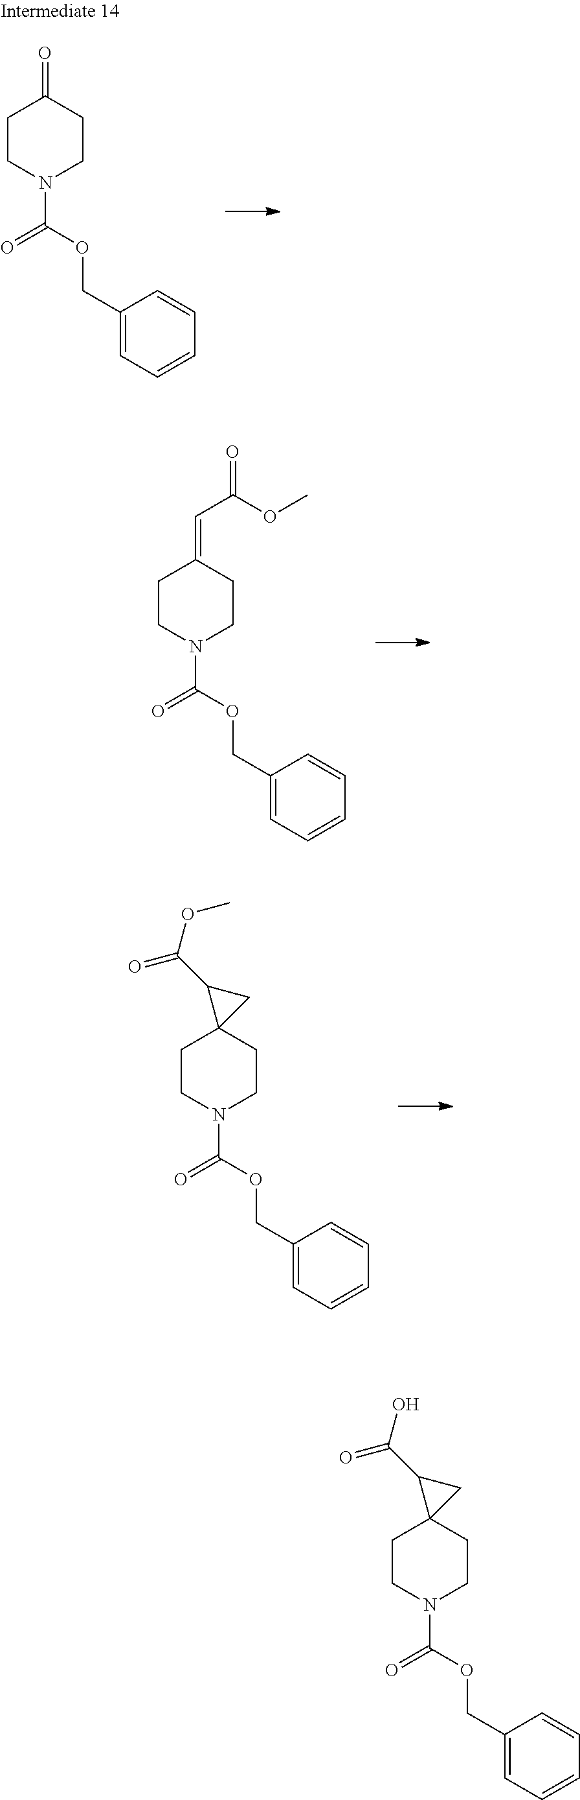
C1CN(C(=O)OCC2=CC=CC=C2)CCC1=CC(=O)OC.C1CN(C(=O)OCC2=CC=CC=C2)CCC12CC2C(OC)=O.C1CN(C(=O)OCC2=CC=CC=C2)CCC1=O.C1CN(C(=O)OCC2=CC=CC=C2)CCC12CC2C(O)=O
